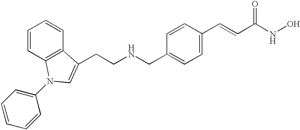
C(C1=CC=C(C=CC(NO)=O)C=C1)NCCC1=CN(C2=CC=CC=C2)C2=C1C=CC=C2
